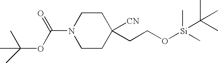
C1CN(C(OC(C)(C)C)=O)CCC1(CCO[Si](C)(C)C(C)(C)C)[CN]
